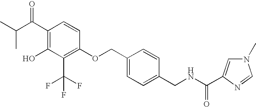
CC(C(=O)C1=C(O)C(C(F)(F)F)=C(OCC2=CC=C(CNC(=O)C3=CN(C)C=N3)C=C2)C=C1)C
